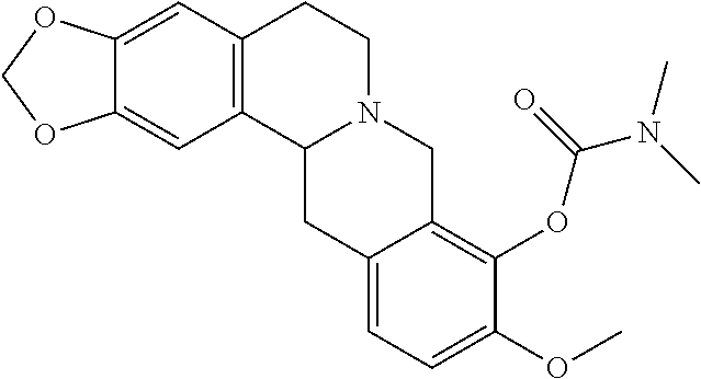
C12=CC3=C(C=C1OCO2)CCN1C3CC2=CC=C(OC)C(OC(N(C)C)=O)=C2C1
